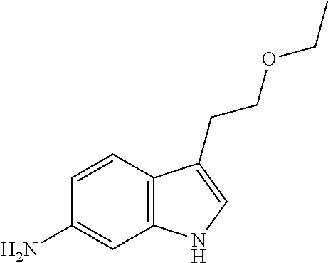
C1=CC(N)=CC2=C1C(CCOCC)=CN2
